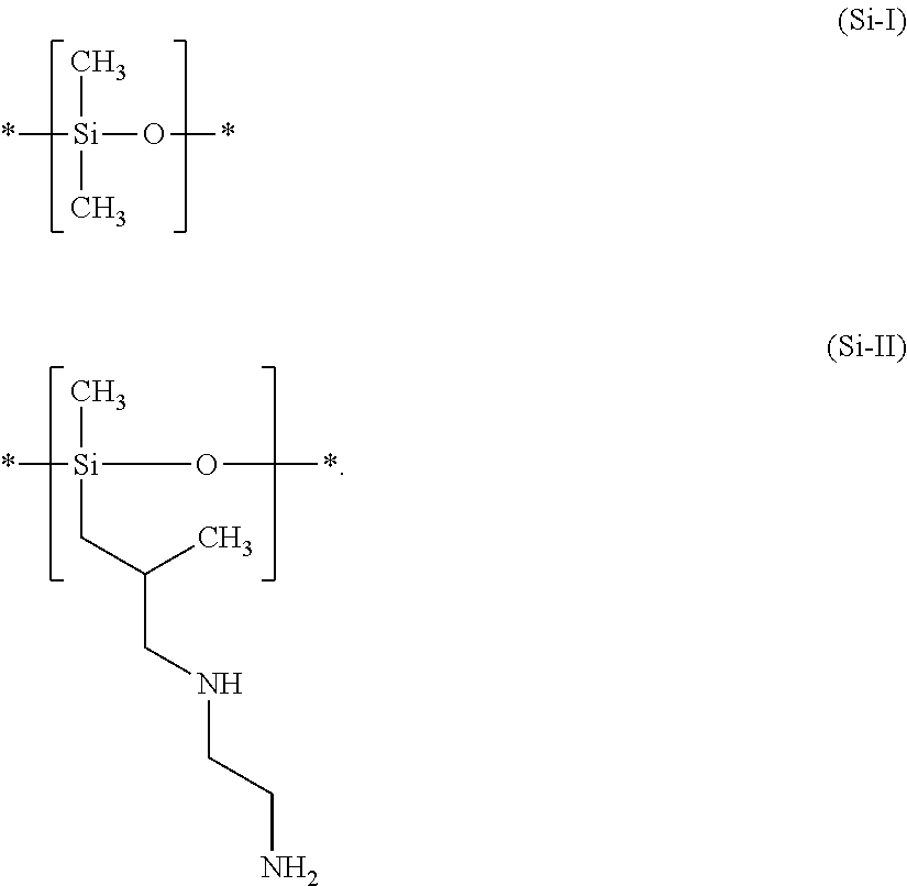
[Si](O*)(*)(C)C.[Si](O*)(*)(CC(C)CNCCN)C
